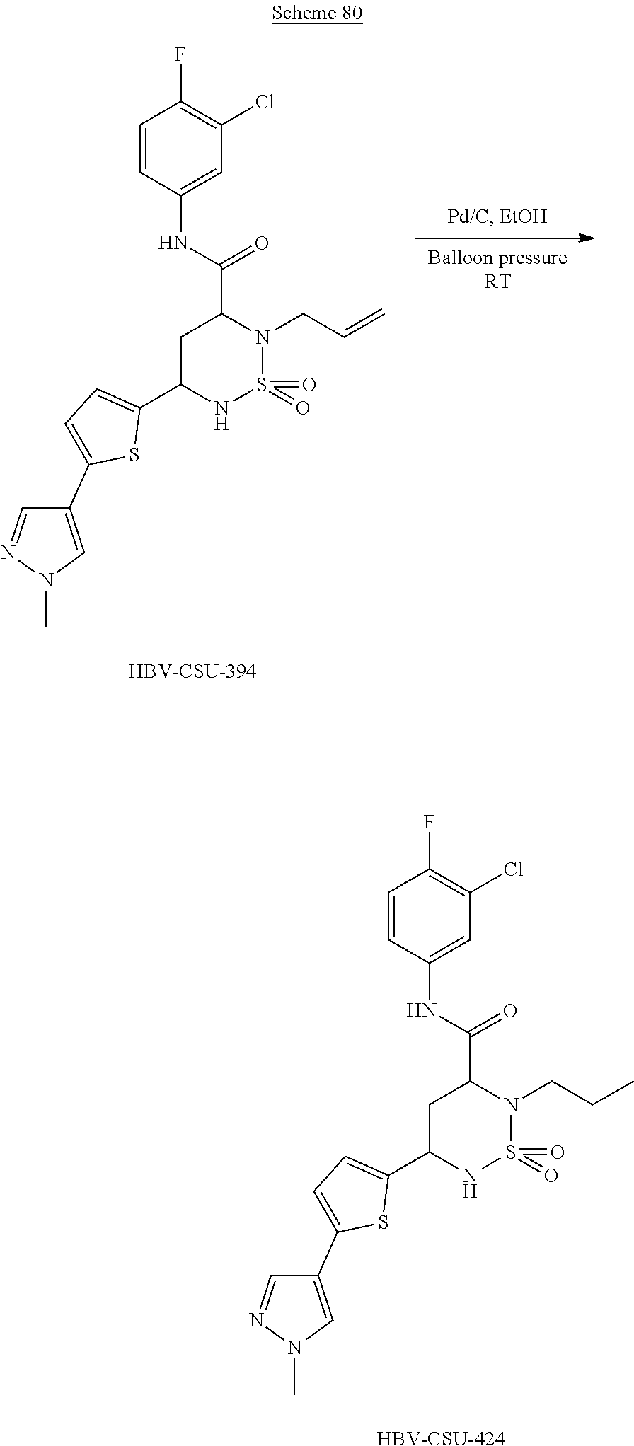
C1=CC(NC(=O)C2CC(C3=CC=C(C4=CN(C)N=C4)S3)NS(=O)(=O)N2CC=C)=CC(Cl)=C1F.[HBV-CSU-394].C1=CC(NC(=O)C2CC(C3=CC=C(C4=CN(C)N=C4)S3)NS(=O)(=O)N2CCC)=CC(Cl)=C1F.[HBV-CSU-424]
